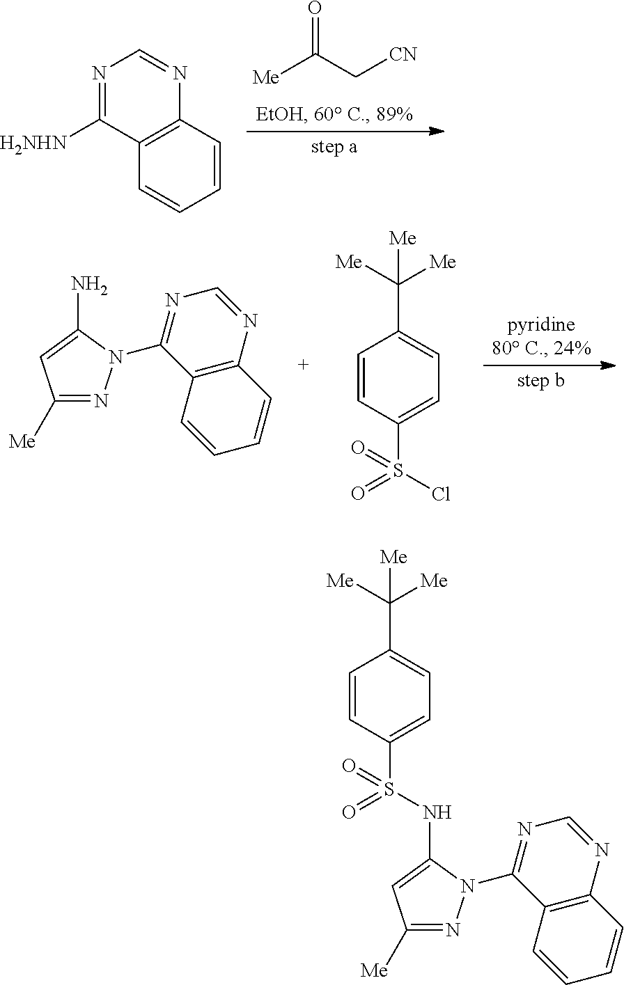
[Me]C(C[CN])=O.C1=CC2=C(C=C1)C([H2NHN])=NC=N2.C1=CC2=C(C=C1)C(N1N=C([Me])C=C1N)=NC=N2.C1=CC(S(Cl)(=O)=O)=CC=C1C([Me])([Me])[Me].C1=CC(S(NC2=CC([Me])=NN2C2=NC=NC3=C2C=CC=C3)(=O)=O)=CC=C1C([Me])([Me])[Me]
